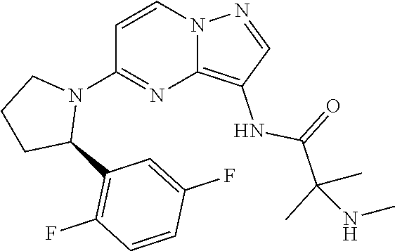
C1=CC(F)=CC(C2CCCN2C2=NC3=C(NC(C(C)(C)NC)=O)C=NN3C=C2)=C1F
